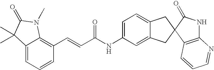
C1=C(NC(C=CC2=C3C(=CC=C2)C(C)(C)C(=O)N3C)=O)C=C2C(=C1)CC1(C2)C2=C(NC1=O)N=CC=C2
